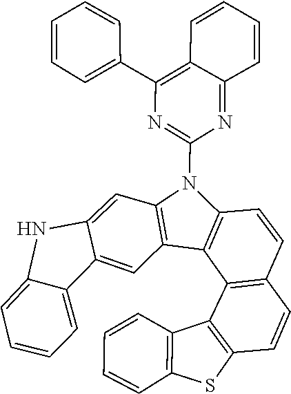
C1=CC=CC2=C1C1=C(C=CC3=C1C1=C(N(C4=NC(C5=CC=CC=C5)=C5C(=N4)C=CC=C5)C4=C1C=C1C5=CC=CC=C5NC1=C4)C=C3)S2
